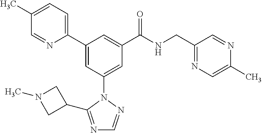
C1(C2=CC(N3N=CN=C3C3CN(C)C3)=CC(C(NCC3=NC=C(C)N=C3)=O)=C2)=CC=C(C)C=N1
